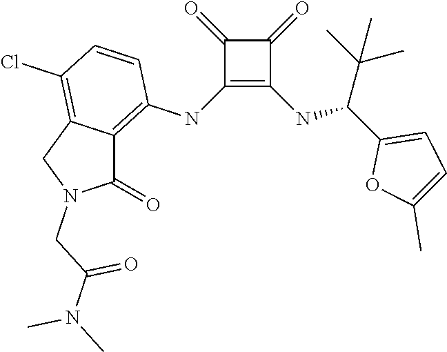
C1(NC2=C3C(=C(Cl)C=C2)CN(CC(N(C)C)=O)C3=O)=C(NC(C2=CC=C(C)O2)C(C)(C)C)C(=O)C1=O
